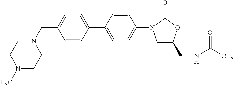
C(C1=CC=C(C2=CC=C(N3CC(CNC(C)=O)OC3=O)C=C2)C=C1)N1CCN(C)CC1
